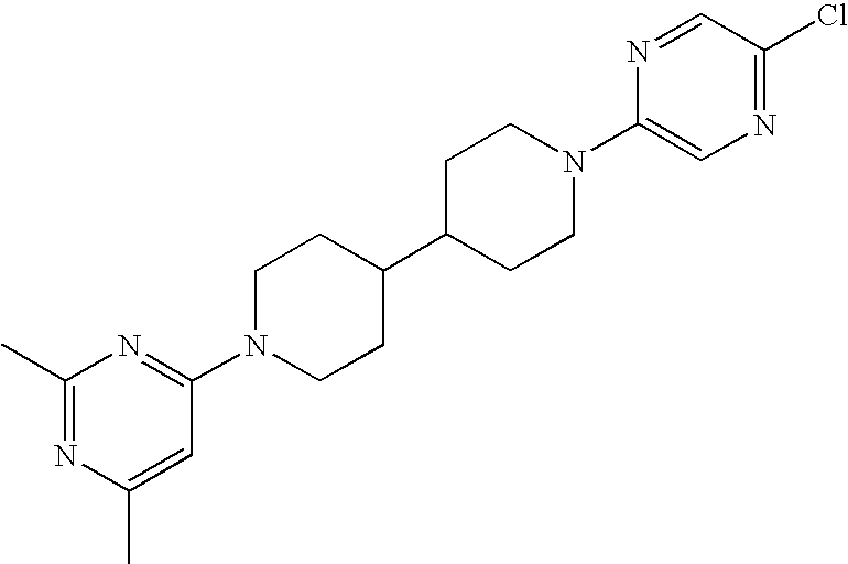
C1(C)=NC(C)=CC(N2CCC(C3CCN(C4=CN=C(Cl)C=N4)CC3)CC2)=N1
